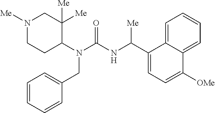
N1([Me])CCC(N(C(NC(C2=CC=C([OMe])C3=CC=CC=C23)[Me])=O)CC2=CC=CC=C2)C([Me])([Me])C1
